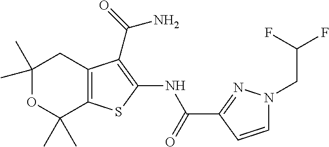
C1(C)(C)OC(C)(C)C2=C(C1)C(C(=O)N)=C(NC(C1=NN(CC(F)F)C=C1)=O)S2
